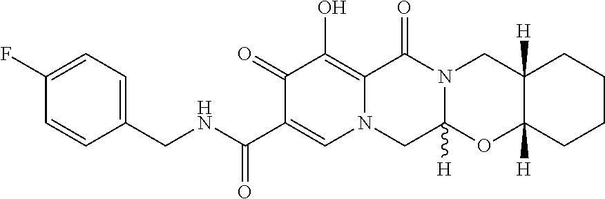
C1(CNC(C2=CN3C(=C(O)C2=O)C(=O)N2C([H])(C3)OC3([H])C([H])(C2)CCCC3)=O)=CC=C(F)C=C1
